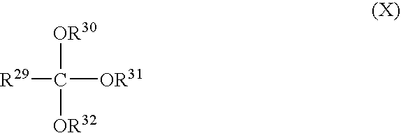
C([OR30])([OR32])([OR31])[R29]
